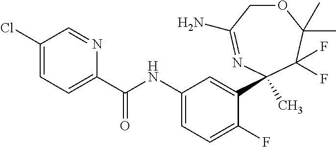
C1(C(NC2=CC=C(F)C(C3(C)N=C(N)COC(C)(C)C3(F)F)=C2)=O)=CC=C(Cl)C=N1
